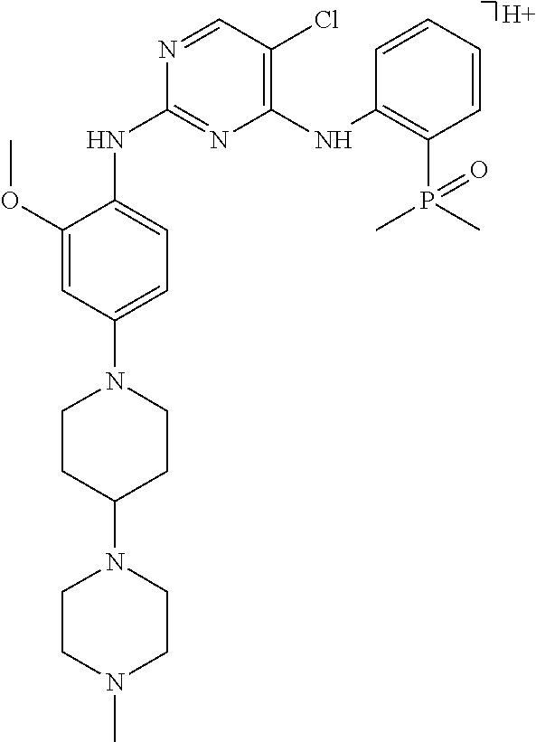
C1(OC)=CC(N2CCC(N3CCN(C)CC3)CC2)=CC=C1NC1=NC(NC2=C(P(C)(C)=O)C=CC=C2)=C(Cl)C=N1.[H]
